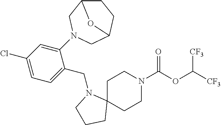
C1C2(CCN(C(OC([CF3])[CF3])=O)C1)N(CC1=CC=C(Cl)C=C1N1CC3CCC(C1)O3)CCC2
